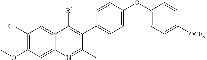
C1(Cl)=C(OC)C=C2C(=C1)C([R1])=C(C1=CC=C(OC3=CC=C([OCF3])C=C3)C=C1)C(C)=N2
